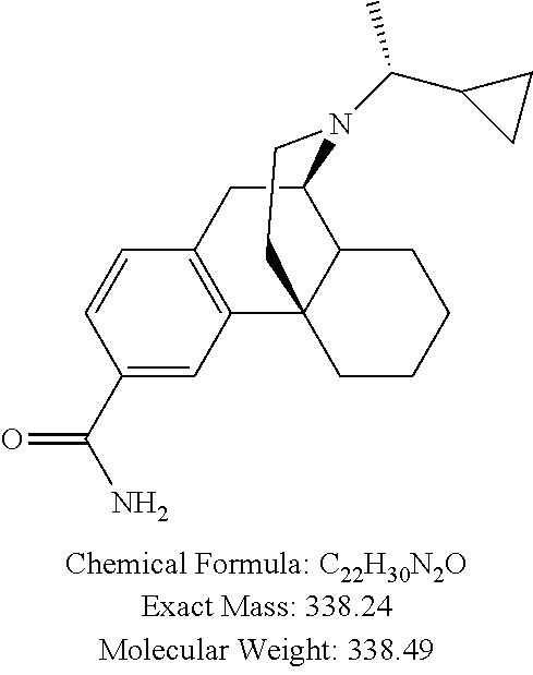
C1(C(N)=O)=CC2=C(C=C1)CC1C3C2(CCCC3)CCN1C(C1CC1)C
